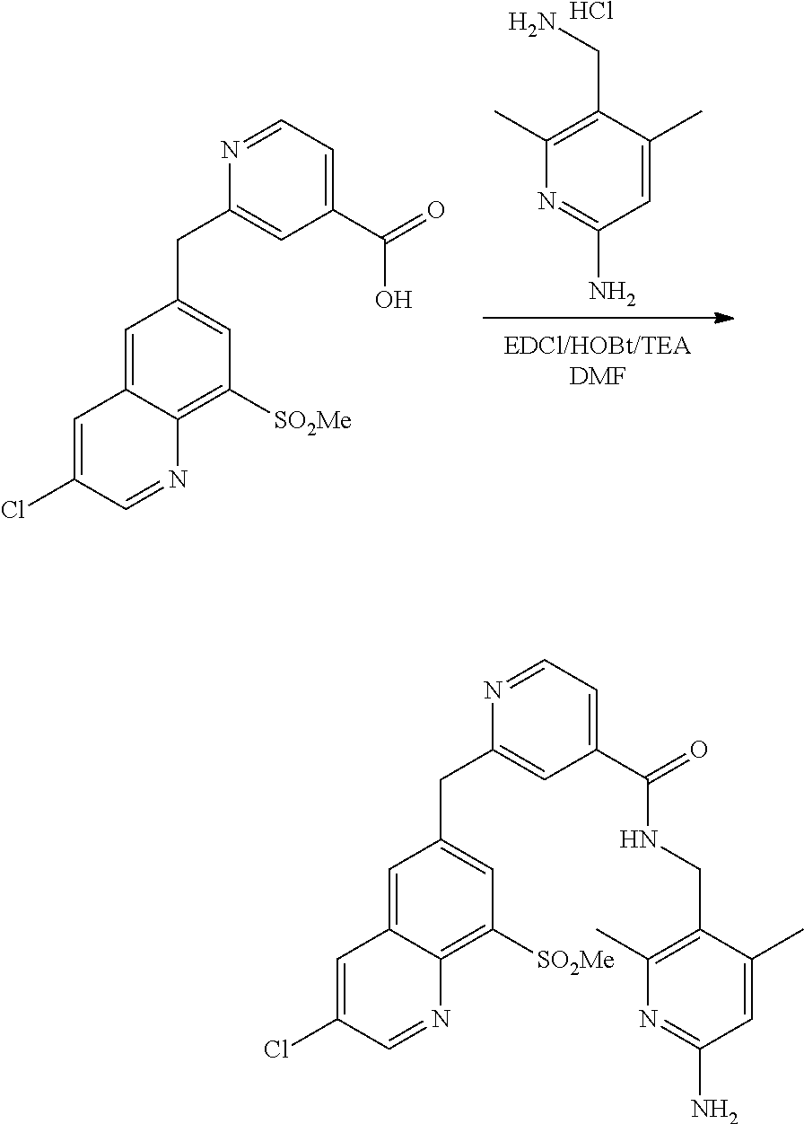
NCC1=C(C)N=C(N)C=C1C.Cl.C1(Cl)=CC2=CC(CC3=CC(C(=O)O)=CC=N3)=CC([SO2Me])=C2N=C1.C1(Cl)=CC2=CC(CC3=CC(C(=O)NCC4=C(C)N=C(N)C=C4C)=CC=N3)=CC([SO2Me])=C2N=C1
